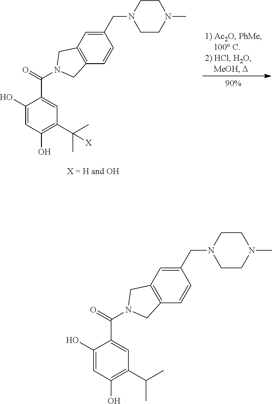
C1(O)=CC(O)=C(C(C)C)C=C1C(=O)N1CC2=C(C=CC(CN3CCN(C)CC3)=C2)C1.C1(O)=CC(O)=C(C(C)(C)[X])C=C1C(=O)N1CC2=C(C=CC(CN3CCN(C)CC3)=C2)C1
